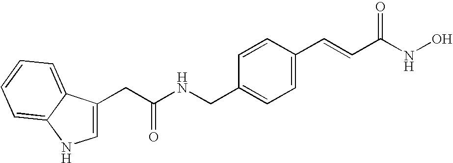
C1(CC(NCC2=CC=C(C=CC(NO)=O)C=C2)=O)=CNC2=CC=CC=C12
